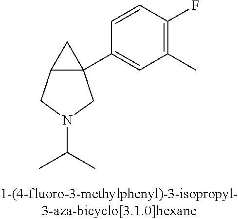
C12C(C3=CC(C)=C(F)C=C3)(C1)CN(C(C)C)C2
